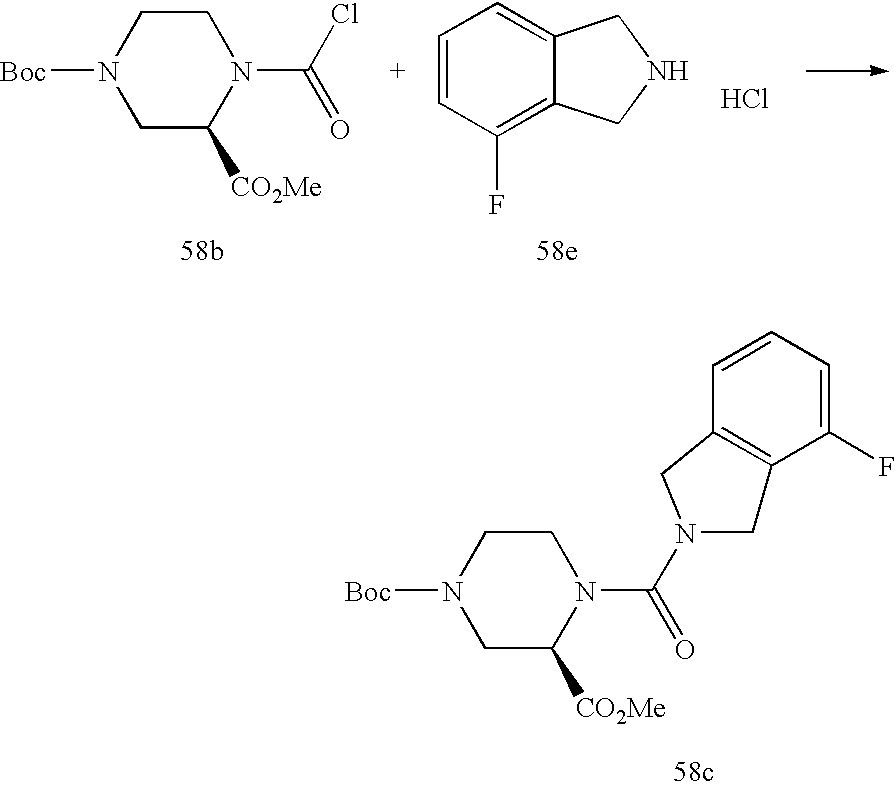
C1C([CO2Me])N(C(Cl)=O)CCN1[Boc].C1=CC(F)=C2C(=C1)CNC2.Cl.C1C([CO2Me])N(C(N2CC3=C(C2)C=CC=C3F)=O)CCN1[Boc]
